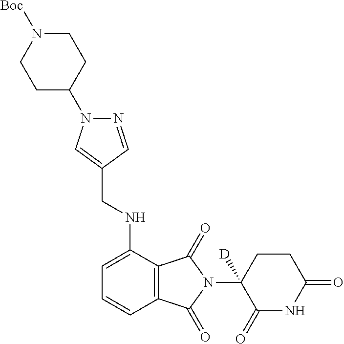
N1=CC(CNC2=CC=CC3=C2C(=O)N(C2([D])C(=O)NC(=O)CC2)C3=O)=CN1C1CCN([Boc])CC1
